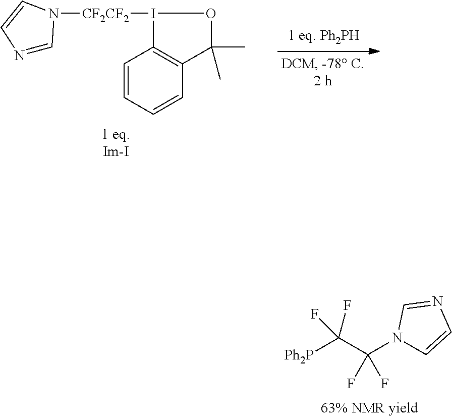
N1=CN([CF2CF2]I2C3=C(C(C)(C)O2)C=CC=C3)C=C1.[Ph2P]C(C(N1C=CN=C1)(F)F)(F)F
